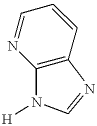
C12=C(C=CC=N1)N=CN2[H]
